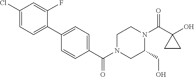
OC1(C(N2CCN(C(=O)C3=CC=C(C4=CC=C(Cl)C=C4F)C=C3)CC2CO)=O)CC1
